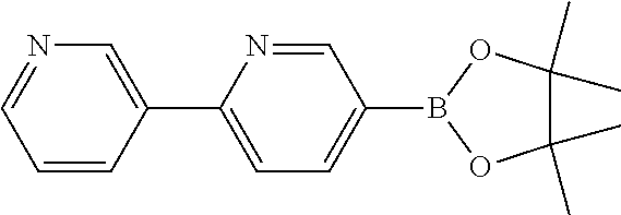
N1=CC=CC(C2=CC=C(B3OC(C)(C)C(C)(C)O3)C=N2)=C1
